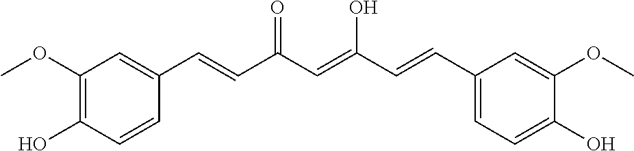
C1(OC)=C(O)C=CC(C=CC(C=C(O)C=CC2=CC=C(O)C(OC)=C2)=O)=C1
